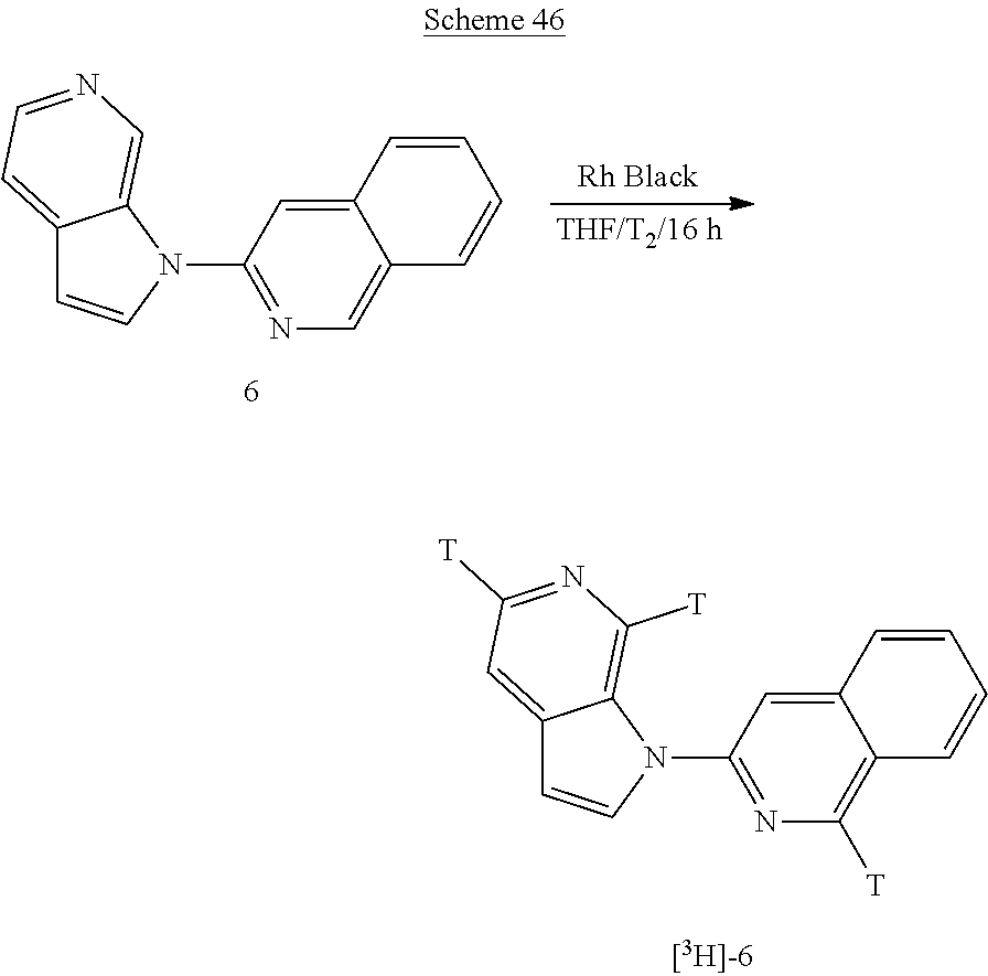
C12=CC=NC=C1N(C1=NC=C3C(=C1)C=CC=C3)C=C2.C12=CC([T])=NC([T])=C1N(C1=NC([T])=C3C(=C1)C=CC=C3)C=C2
